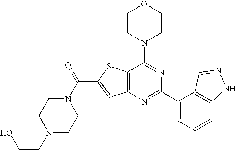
C1CN(C2=NC(C3=CC=CC4=C3C=NN4)=NC3=C2SC(C(=O)N2CCN(CCO)CC2)=C3)CCO1
